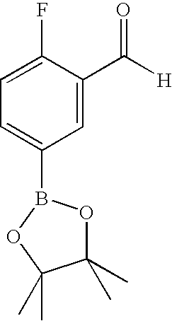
C1(B2OC(C)(C)C(C)(C)O2)=CC=C(F)C(C([H])=O)=C1
